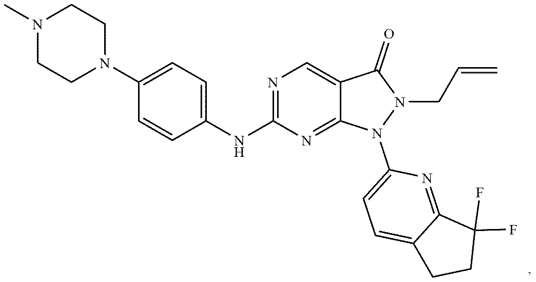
C1(N2CCN(C)CC2)=CC=C(NC2=NC=C3C(=N2)N(C2=CC=C4C(=N2)C(F)(F)CC4)N(CC=C)C3=O)C=C1
